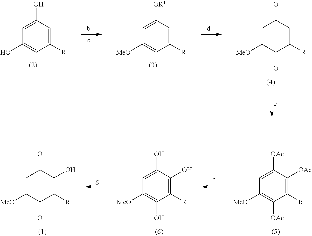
C1=C(O)C=C([R])C=C1O.C1=C([OR1])C=C([R])C=C1[MeO].C1=C([MeO])C(=O)C([R])=CC1=O.C1=C([OAc])C([OAc])=C([R])C([OAc])=C1[MeO].C1=C(O)C(O)=C([R])C(O)=C1[MeO].C1=C([MeO])C(=O)C([R])=C(O)C1=O
